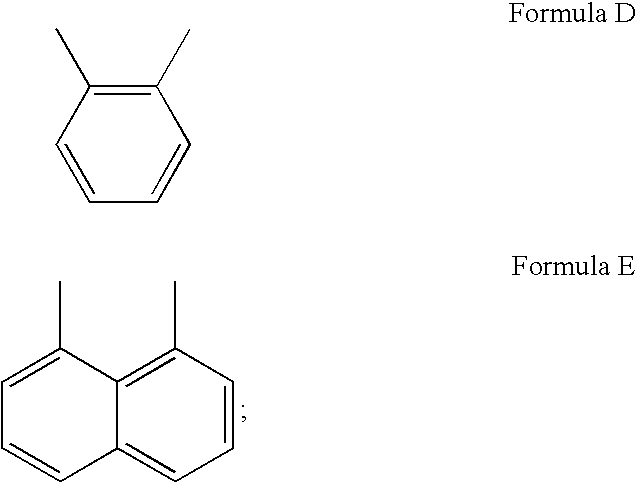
C1=CC(C)=C2C(=C1)C=CC=C2C.C1=CC=CC(C)=C1C
